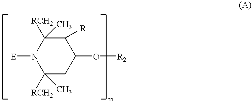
C1([R])C([RCH2])(C)N([E])C([RCH2])(C)CC1O[R2]
